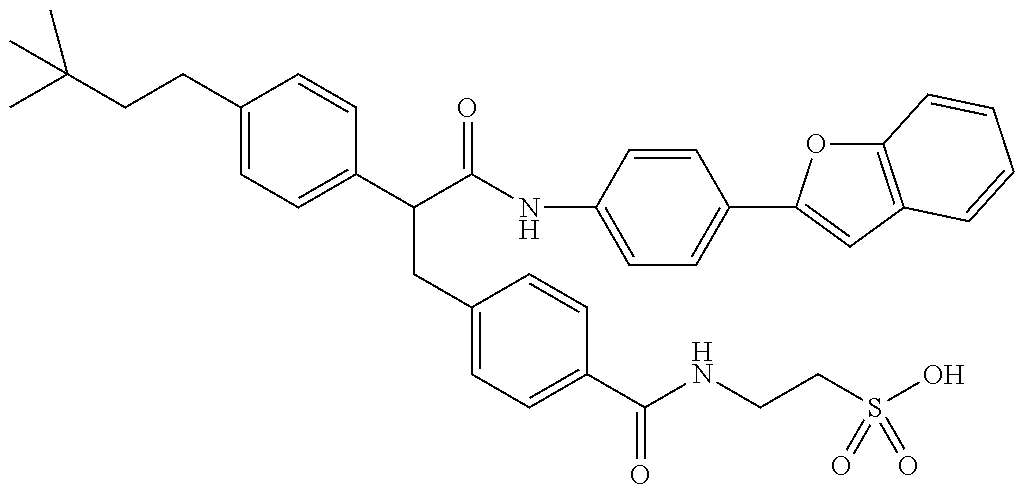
CC(CCC1=CC=C(C(C(NC2=CC=C(C3=CC4=C(O3)C=CC=C4)C=C2)=O)CC2=CC=C(C(=O)NCCS(=O)(=O)O)C=C2)C=C1)(C)C
